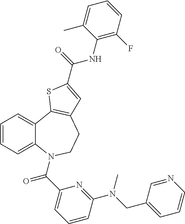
C1=CC=C2C(=C1)C1=C(CCN2C(C2=CC=CC(N(CC3=CC=CN=C3)C)=N2)=O)C=C(C(=O)NC2=C(F)C=CC=C2C)S1
